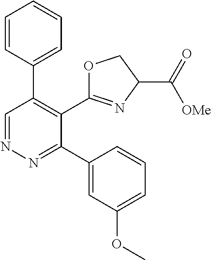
N1=CC(C2=CC=CC=C2)=C(C2=NC(C([OMe])=O)CO2)C(C2=CC(OC)=CC=C2)=N1
